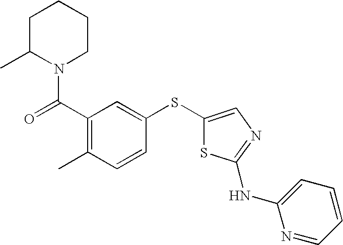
C(C1=C(C)C=CC(SC2=CN=C(NC3=CC=CC=N3)S2)=C1)(=O)N1CCCCC1C
